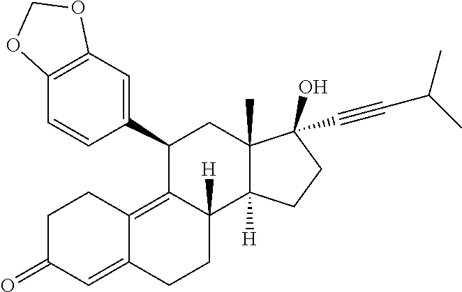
C1(C2=CC3=C(C=C2)OCO3)C2=C3C(=CC(=O)CC3)CCC2([H])C2([H])C(C)(C1)C(C#CC(C)C)(O)CC2
